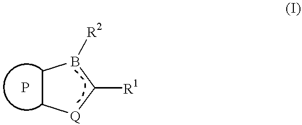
C1C[Q]C([R1])B1[R2]
